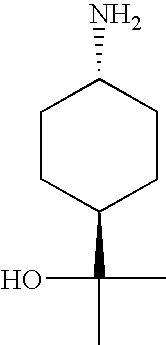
C1CC(C(C)(C)O)CCC1N
